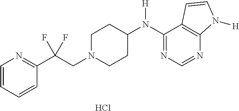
C1(N(C2CCN(CC(C3=NC=CC=C3)(F)F)CC2)[H])=NC=NC2=C1C=CN2[H].Cl
